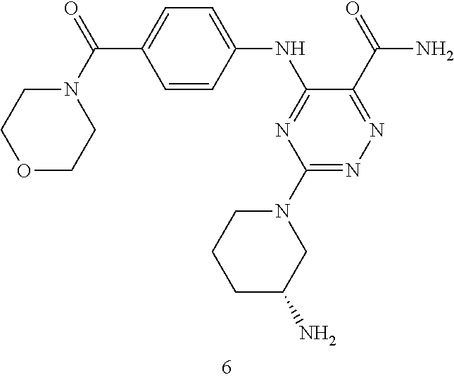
C1(N2CCCC(N)C2)=NN=C(C(=O)N)C(NC2=CC=C(C(N3CCOCC3)=O)C=C2)=N1
